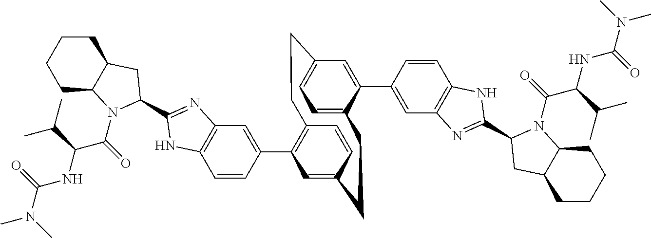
C1=CC(C2=C3C=CC(=C2)CCC2=CC=C(C=C2C2=CC4=C(C=C2)NC(C2N(C(C(NC(N(C)C)=O)C(C)C)=O)C5CCCCC5C2)=N4)CC3)=CC2=C1NC(C1N(C(C(NC(N(C)C)=O)C(C)C)=O)C3CCCCC3C1)=N2
